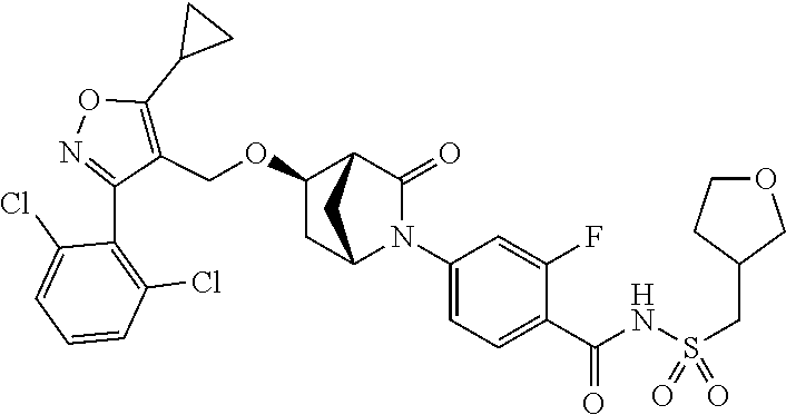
C1(OCC2=C(C3CC3)ON=C2C2=C(Cl)C=CC=C2Cl)CC2N(C3=CC=C(C(NS(CC4COCC4)(=O)=O)=O)C(F)=C3)C(=O)C1C2
